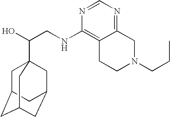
C(CNC1=C2C(=NC=N1)CN(CCC)CC2)(O)C12CC3CC(CC(C1)C3)C2
